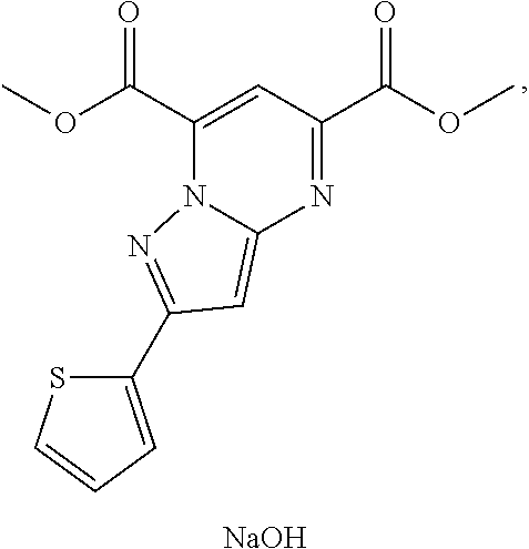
C1(C(OC)=O)=CC(C(OC)=O)=NC2=CC(C3=CC=CS3)=NN12.[NaOH]
